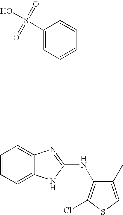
C1=CC=C2C(=C1)N=C(NC1=C(Cl)SC=C1C)N2.C1(S(O)(=O)=O)=CC=CC=C1
